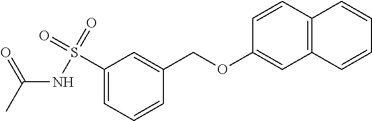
C1(S(=O)(NC(C)=O)=O)=CC=CC(COC2=CC3=C(C=C2)C=CC=C3)=C1
